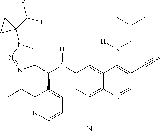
C1(N(C(C2=CN(C3(C(F)F)CC3)N=N2)C2=CC=CN=C2CC)[H])=CC(C#N)=C2C(=C1)C(N(CC(C)(C)C)[H])=C(C#N)C=N2
